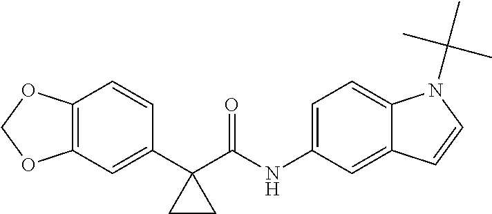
C12=C(C=C(C3(C(NC4=CC=C5C(=C4)C=CN5C(C)(C)C)=O)CC3)C=C1)OCO2
